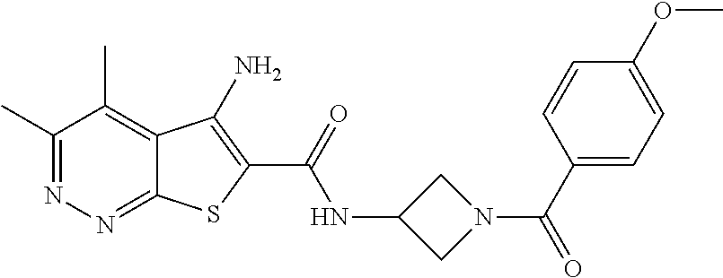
C1(C)=NN=C2C(=C1C)C(N)=C(C(=O)NC1CN(C(C3=CC=C(OC)C=C3)=O)C1)S2
